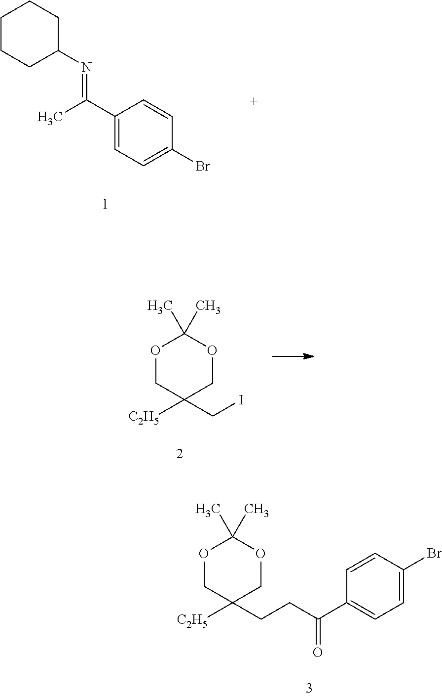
C1CCC(N=C(C2=CC=C(Br)C=C2)C)CC1.O1CC([C2H5])(CI)COC1(C)C.O1CC([C2H5])(CCC(C2=CC=C(Br)C=C2)=O)COC1(C)C
